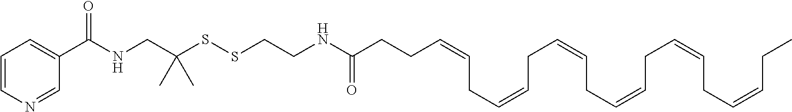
C1=CN=CC(C(NCC(SSCCNC(CCC=CCC=CCC=CCC=CCC=CCC=CCC)=O)(C)C)=O)=C1
